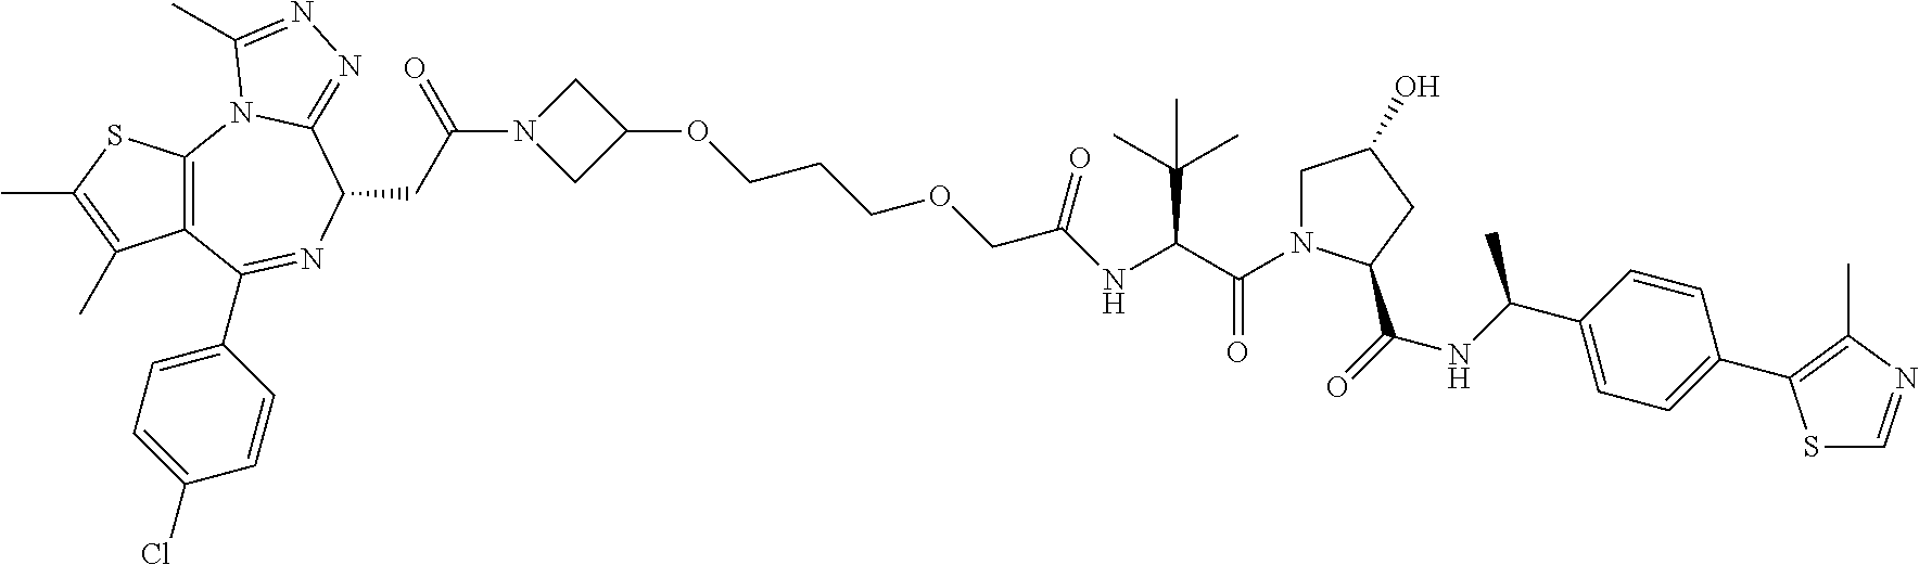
C12=C(C(C3=CC=C(Cl)C=C3)=NC(CC(N3CC(OCCCOCC(NC(C(=O)N4CC(O)CC4C(=O)NC(C4=CC=C(C5=C(C)N=CS5)C=C4)C)C(C)(C)C)=O)C3)=O)C3=NN=C(C)N13)C(C)=C(C)S2
